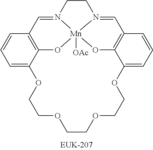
C1=C2C3=C(C=C1)C=N1[Mn]4([OAc])(O3)N(=CC3=C(C(=CC=C3)OCCOCCOCCO2)O4)CC1
